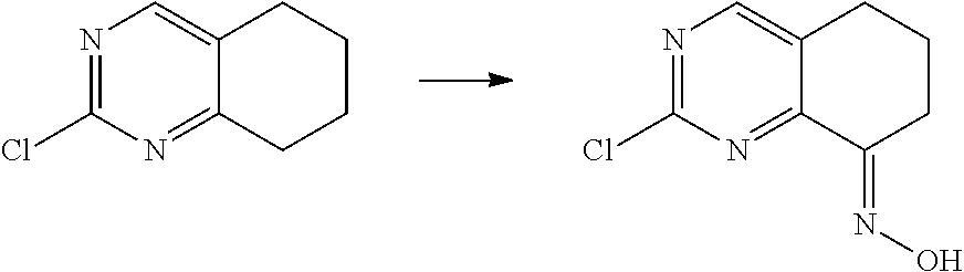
N1=C(Cl)N=C2C(=C1)CCCC2.N1=C(Cl)N=C2C(=C1)CCCC2=NO
